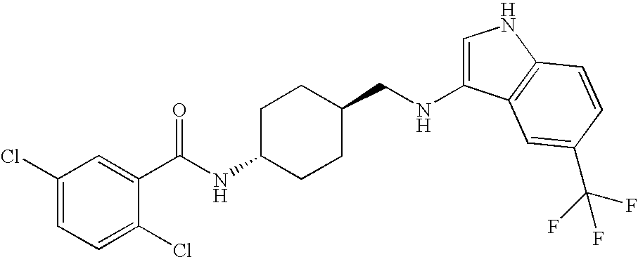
C1(Cl)=CC=C(Cl)C(C(NC2CCC(CNC3=CNC4=C3C=C(C(F)(F)F)C=C4)CC2)=O)=C1
